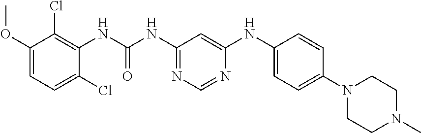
C1=C(Cl)C(NC(NC2=NC=NC(NC3=CC=C(N4CCN(C)CC4)C=C3)=C2)=O)=C(Cl)C(OC)=C1
